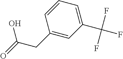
C1=CC=C(C(F)(F)F)C=C1CC(=O)O
